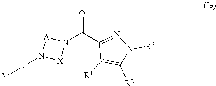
O=C(N1[A]N([J][Ar])[X]1)C1=NN([R3])C([R2])=C1[R1]
